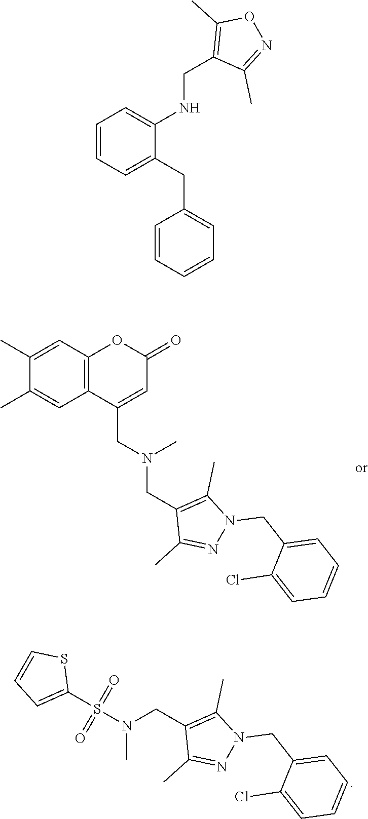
C12=C(C=C(C)C(C)=C1)OC(=O)C=C2CN(C)CC1=C(C)N(CC2=CC=CC=C2Cl)N=C1C.C(C1=C(C)N(CC2=CC=CC=C2Cl)N=C1C)N(S(C1=CC=CS1)(=O)=O)C.C1=CC=CC=C1CC1=CC=CC=C1NCC1=C(C)ON=C1C
